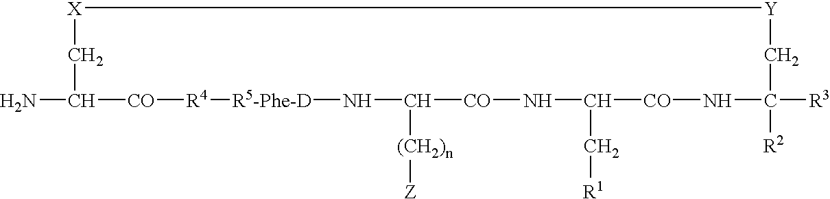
NC1[CO][R4][R5-Phe-D]NC([(CH2)n][Z])[CO]NC(C[R1])[CO]NC([R3])([R2])C[Y][X]C1
